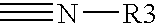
C#N[R3]
